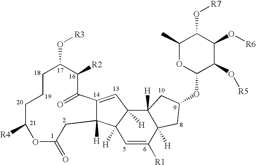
C12([H])C(=CC3([H])C1([H])C=C([R1])C1([H])C3([H])CC(OC3C(O[R5])C(O[R6])C(O[R7])C(C)O3)C1)C(=O)C([R2])C(O[R3])CCCC([R4])OC(=O)C2
